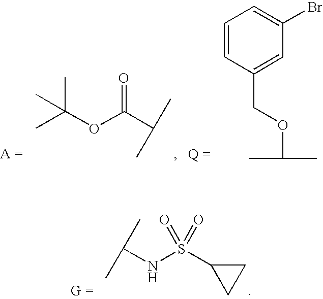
C1=CC(COC(C)C)=CC(Br)=C1.C(OC(C(C)C)=O)(C)(C)C.C(NS(C1CC1)(=O)=O)(C)C
